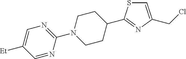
C1CN(C2=NC=C([Et])C=N2)CCC1C1=NC(CCl)=CS1
